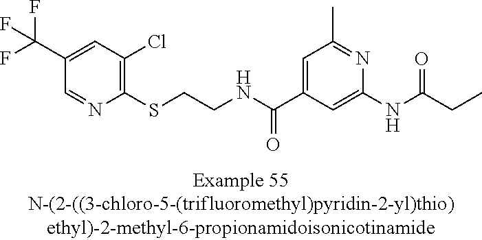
C1(C(F)(F)F)=CC(Cl)=C(SCCNC(C2=CC(C)=NC(NC(=O)CC)=C2)=O)N=C1
